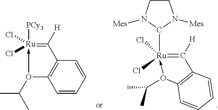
C1=CC2=C(C=C1)O(C(C)C)->[Ru](Cl)(Cl)([PCy3])=C2[H].C1=CC2=C(C=C1)O(C(C)C)->[Ru](Cl)(Cl)(C1N([Mes])CCN1[Mes])=C2[H]
